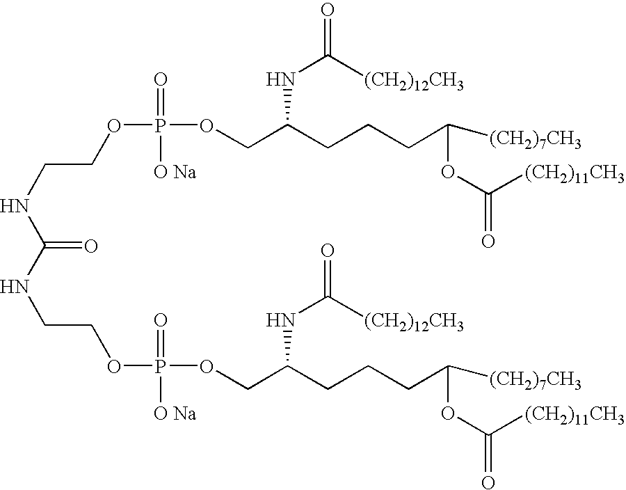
C(=O)(NCCOP(OCC(CCCC([(CH2)7CH3])OC(=O)[(CH2)11CH3])NC(=O)[(CH2)12CH3])(=O)[O Na])NCCOP(=O)([O Na])OCC(CCCC([(CH2)7CH3])OC(=O)[(CH2)11CH3])NC(=O)[(CH2)12CH3]
